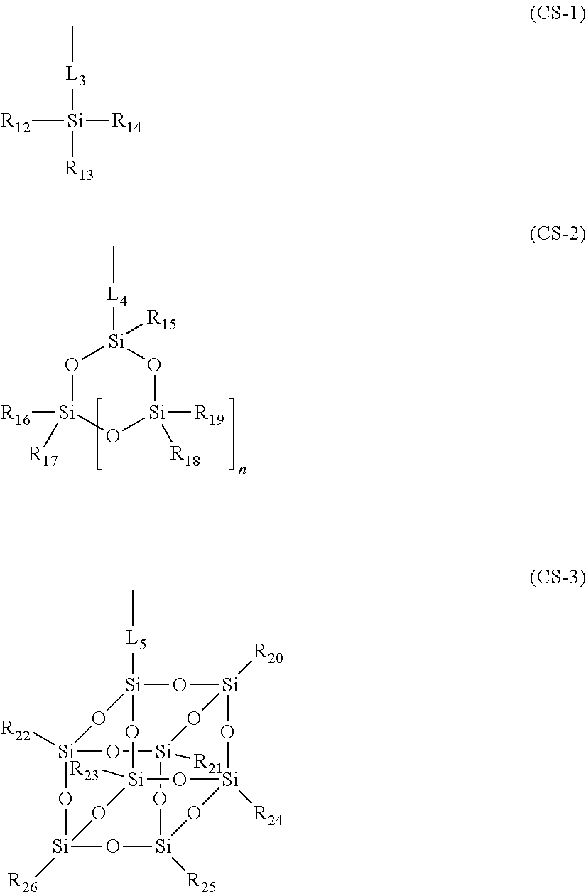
C[L4][Si]1([R15])O[Si]([R16])([R17])O[Si]([R19])([R18])O1.C[L3][Si]([R13])([R14])[R12].[Si]12([R22])O[Si]3([R26])O[Si]4([R25])O[Si]([R21])(O1)O[Si]1([R20])O[Si]([R24])(O[Si]([R23])(O[Si]([L5]C)(O1)O2)O3)O4
